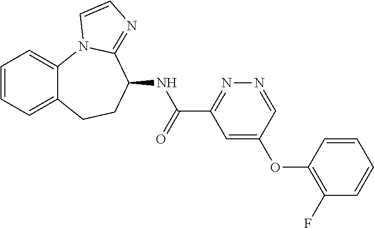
C12=CC=CC=C1N1C(=NC=C1)C(NC(C1=NN=CC(OC3=C(F)C=CC=C3)=C1)=O)CC2
